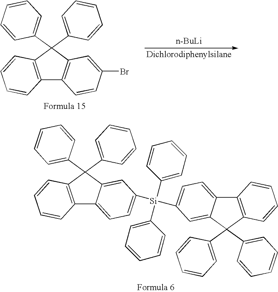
C1=C(C2(C3=CC=CC=C3)C3=C(C4=C2C=C(Br)C=C4)C=CC=C3)C=CC=C1.[n-BuLi].C1=C(C2(C3=CC=CC=C3)C3=C(C4=CC=C([Si](C5=CC=CC=C5)(C5=CC=CC=C5)C5=CC=C6C7=C(C(C8=CC=CC=C8)(C8=CC=CC=C8)C6=C5)C=CC=C7)C=C24)C=CC=C3)C=CC=C1
